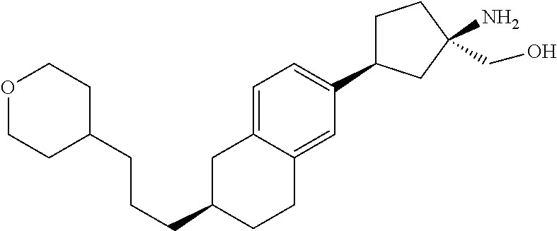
C(C1CCC2=CC(C3CCC(N)(CO)C3)=CC=C2C1)CCC1CCOCC1
